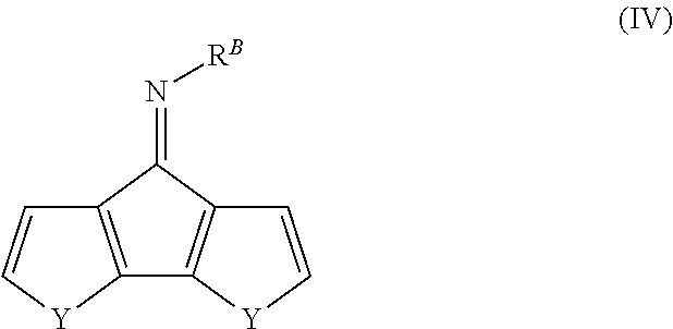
C12=C(C(=N[RB])C3=C1[Y]C=C3)C=C[Y]2
